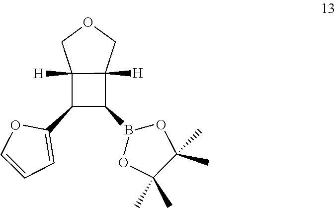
C1(B2OC(C)(C)C(C)(C)O2)C2([H])C([H])(C1C1=CC=CO1)COC2
